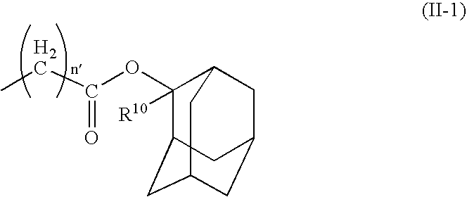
C1([R10])(OC(CC)=O)C2CC3CC(CC1C3)C2
